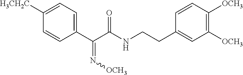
C1([H3CH2C])=CC=C(C(C(NCCC2=CC([OCH3])=C([OCH3])C=C2)=O)=N[OCH3])C=C1
